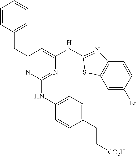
C1=C([Et])C=CC2=C1SC(NC1=CC(CC3=CC=CC=C3)=NC(NC3=CC=C(CC[CO2H])C=C3)=N1)=N2
